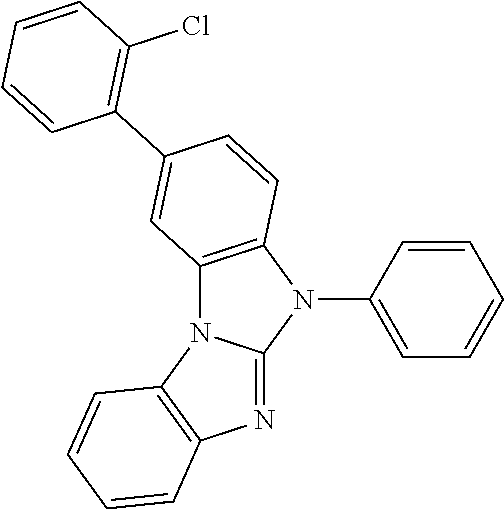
C12=C(N(C3=CC=CC=C3)C3=NC4=C(N13)C=CC=C4)C=CC(C1=C(Cl)C=CC=C1)=C2
